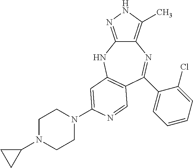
C12=C(C)NN=C1NC1=C(C=NC(N3CCN(C4CC4)CC3)=C1)C(C1=CC=CC=C1Cl)=N2
